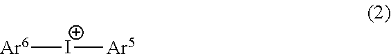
[Ar6][I+][Ar5]
